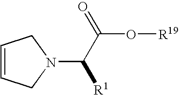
C1=CCN(C(C(O[R19])=O)[R1])C1
